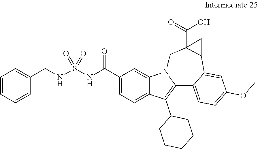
C1(C(NS(NCC2=CC=CC=C2)(=O)=O)=O)=CC=C2C(=C1)N1C(=C2C2CCCCC2)C2=CC=C(OC)C=C2C2C(C(=O)O)(C1)C2
